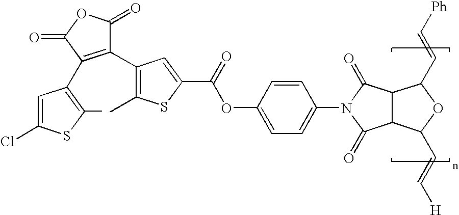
C1=C(Cl)SC(C)=C1C1=C(C2=C(C)SC(C(OC3=CC=C(N4C(=O)C5C(C4=O)C(C=C[Ph])OC5C=C[H])C=C3)=O)=C2)C(=O)OC1=O
